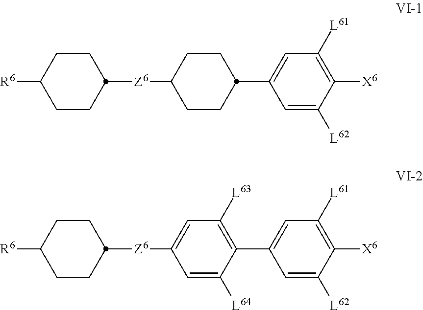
[R6]C1CCC([Z6]C2CCC(C3=CC([L61])=C([X6])C([L62])=C3)CC2)CC1.[R6]C1CCC([Z6]C2=CC([L63])=C(C3=CC([L61])=C([X6])C([L62])=C3)C([L64])=C2)CC1
